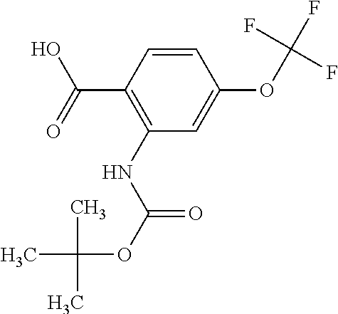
C1(NC(OC(C)(C)C)=O)=C(C(=O)O)C=CC(OC(F)(F)F)=C1
